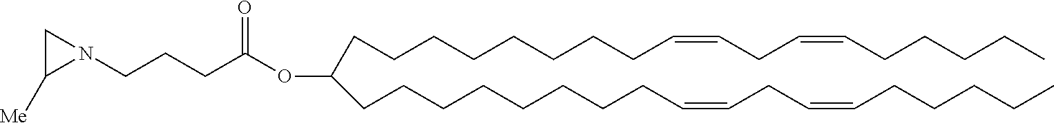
C(CCCCCCC=CCC=CCCCCC)CC(CCCCCCCCC=CCC=CCCCCC)OC(CCCN1CC1[Me])=O
